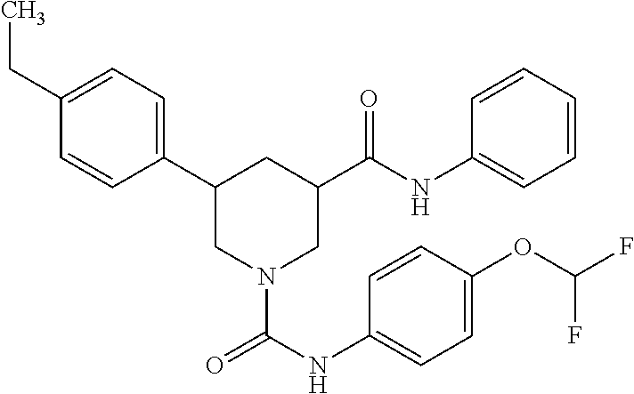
C1(CC)=CC=C(C2CN(C(NC3=CC=C(OC(F)F)C=C3)=O)CC(C(NC3=CC=CC=C3)=O)C2)C=C1
